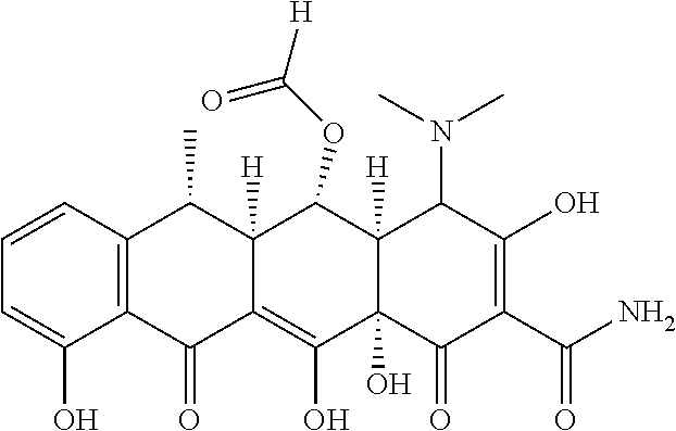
C1=CC2=C(C(O)=C1)C(=O)C1=C(O)C3(O)C([H])(C(OC(=O)[H])C1([H])C2C)C(N(C)C)C(O)=C(C(N)=O)C3=O
